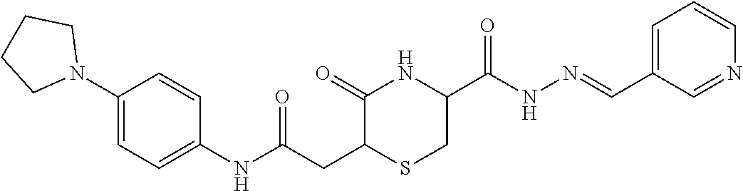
C1=CC(NC(CC2SCC(C(=O)NN=CC3=CC=CN=C3)NC2=O)=O)=CC=C1N1CCCC1
